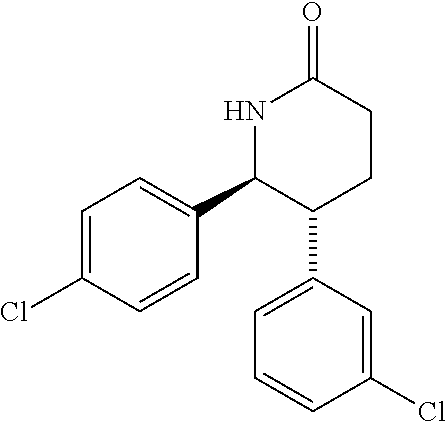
C1=C(Cl)C=CC(C2C(C3=CC=CC(Cl)=C3)CCC(=O)N2)=C1
